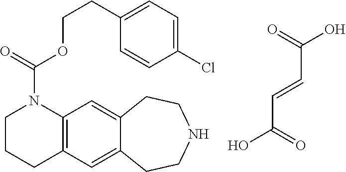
C12=C(C=C3C(=C1)CCNCC3)CCCN2C(OCCC1=CC=C(Cl)C=C1)=O.C(C=CC(O)=O)(=O)O
